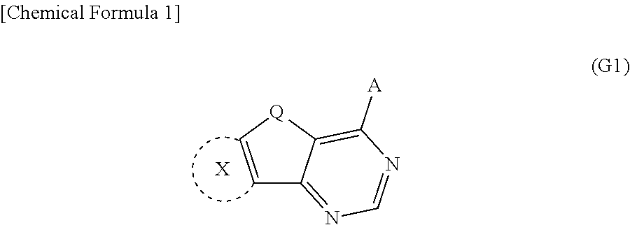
C1=C[Q]C2=C([A])N=CN=C12.[X]
